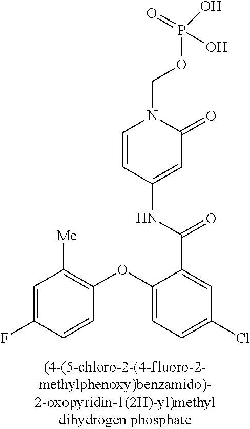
P(OCN1C=CC(NC(C2=CC(Cl)=CC=C2OC2=C([Me])C=C(F)C=C2)=O)=CC1=O)(O)(O)=O
